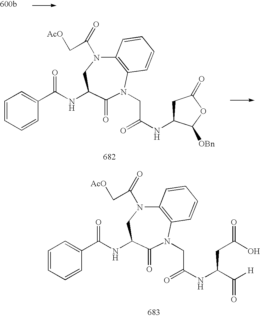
N(C1CN(C(C[AcO])=O)C2=C(N(CC(=O)NC(C([H])=O)CC(O)=O)C1=O)C=CC=C2)C(=O)C1=CC=CC=C1.N(C1CN(C(C[AcO])=O)C2=C(N(CC(=O)NC3CC(=O)OC3[OBn])C1=O)C=CC=C2)C(=O)C1=CC=CC=C1
